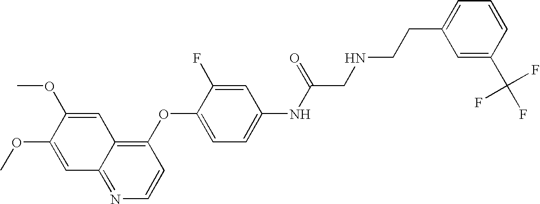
C1(OC2=CC=C(NC(CNCCC3=CC=CC(C(F)(F)F)=C3)=O)C=C2F)=C2C(=NC=C1)C=C(OC)C(OC)=C2
